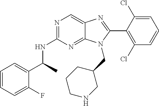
C1=CC=C(F)C(C(NC2=NC=C3C(=N2)N(CC2CCCNC2)C(C2=C(Cl)C=CC=C2Cl)=N3)C)=C1
